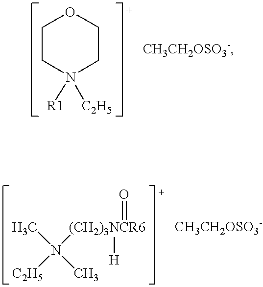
C1CN([R1])([C2H5])CCO1.[CH3CH2OSO3-].N([(CH2)3NCR6]([H])=O)([C2H5])(C)C.[CH3CH2OSO3-]
